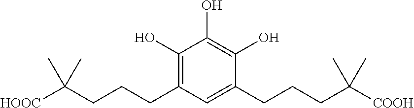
C1(O)=C(CCCC([HOOC])(C)C)C=C(CCCC([COOH])(C)C)C(O)=C1O
